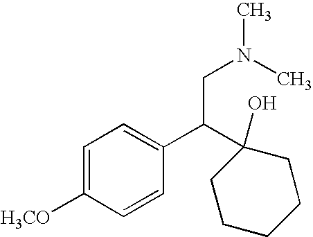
C1=C([H3CO])C=CC(C(C2(O)CCCCC2)CN(C)C)=C1
